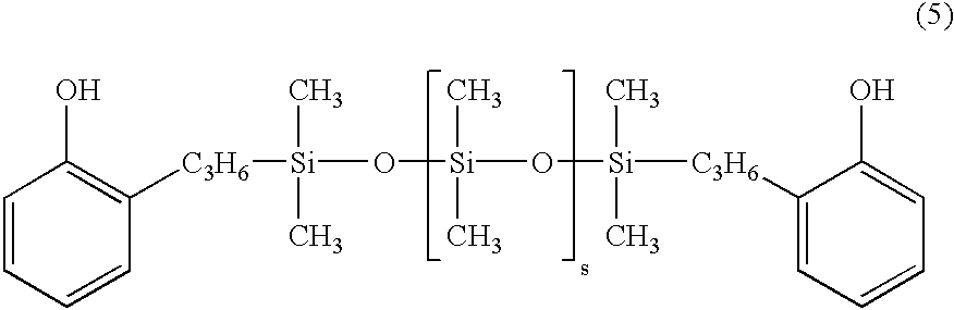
C1=CC=CC([C3H6][Si](O[Si](O[Si]([C3H6]C2=CC=CC=C2O)(C)C)(C)C)(C)C)=C1O
